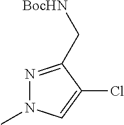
N1=C(C[BocHN])C(Cl)=CN1C
